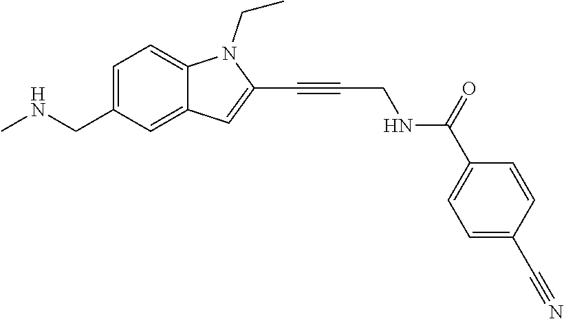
C1=C(CNC)C=C2C(=C1)N(CC)C(C#CCNC(=O)C1=CC=C(C#N)C=C1)=C2
